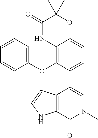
C1=C(C2=CN(C)C(=O)C3=C2C=CN3)C(OC2=CC=CC=C2)=C2C(=C1)OC(C)(C)C(=O)N2
